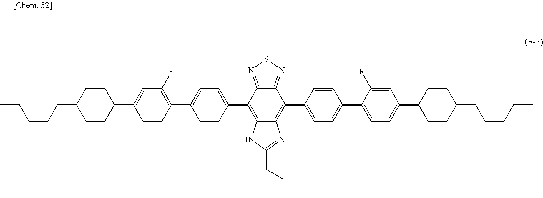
CCCCCC1CCC(C2=CC(F)=C(C3=CC=C(C4=C5C(=C(C6=CC=C(C7=CC=C(C8CCC(CCCCC)CC8)C=C7F)C=C6)C6=NSN=C46)N=C(CCC)N5)C=C3)C=C2)CC1
